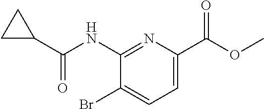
C1=C(C(OC)=O)N=C(NC(C2CC2)=O)C(Br)=C1
